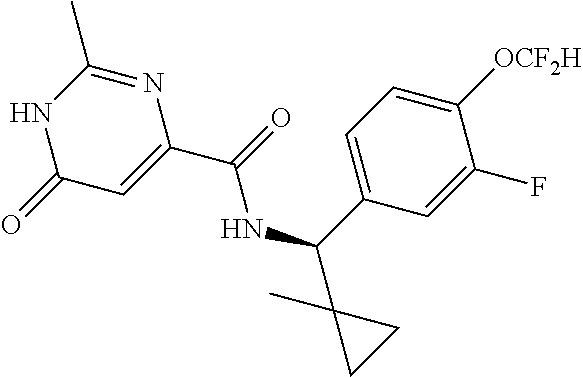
N1C(=O)C=C(C(=O)NC(C2=CC=C([OCF2H])C(F)=C2)C2(C)CC2)N=C1C
